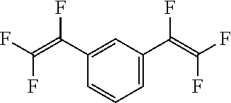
C1=C(C(F)=C(F)F)C=C(C(=C(F)F)F)C=C1
